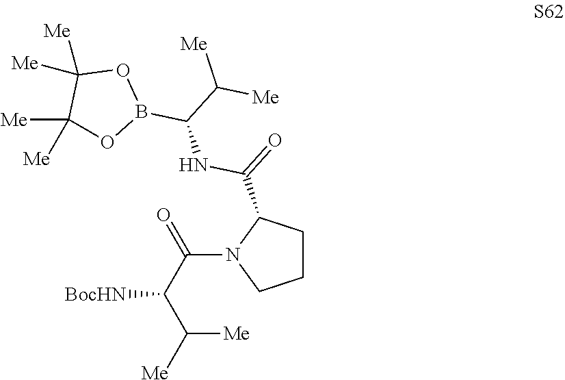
C1CC(C(=O)NC(B2OC([Me])([Me])C([Me])([Me])O2)C([Me])[Me])N(C(C([BocHN])C([Me])[Me])=O)C1
